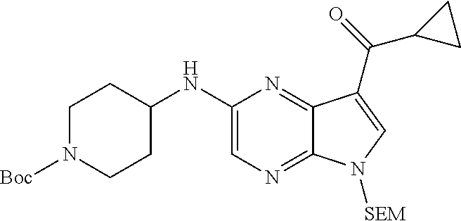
C1=C(NC2CCN([Boc])CC2)N=C2C(=N1)N([SEM])C=C2C(=O)C1CC1
